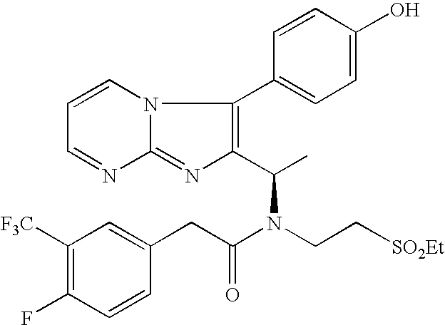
C1=CC=NC2=NC(C(C)N(CC[SO2Et])C(CC3=CC([F3C])=C(F)C=C3)=O)=C(C3=CC=C(O)C=C3)N12
